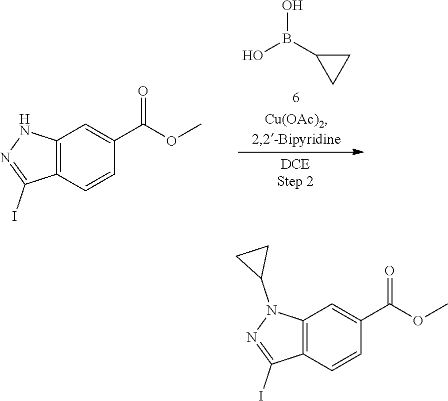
N1=C(I)C2=C(N1C1CC1)C=C(C(=O)OC)C=C2.N1=C(I)C2=C(N1)C=C(C(=O)OC)C=C2.OB(C1CC1)O
